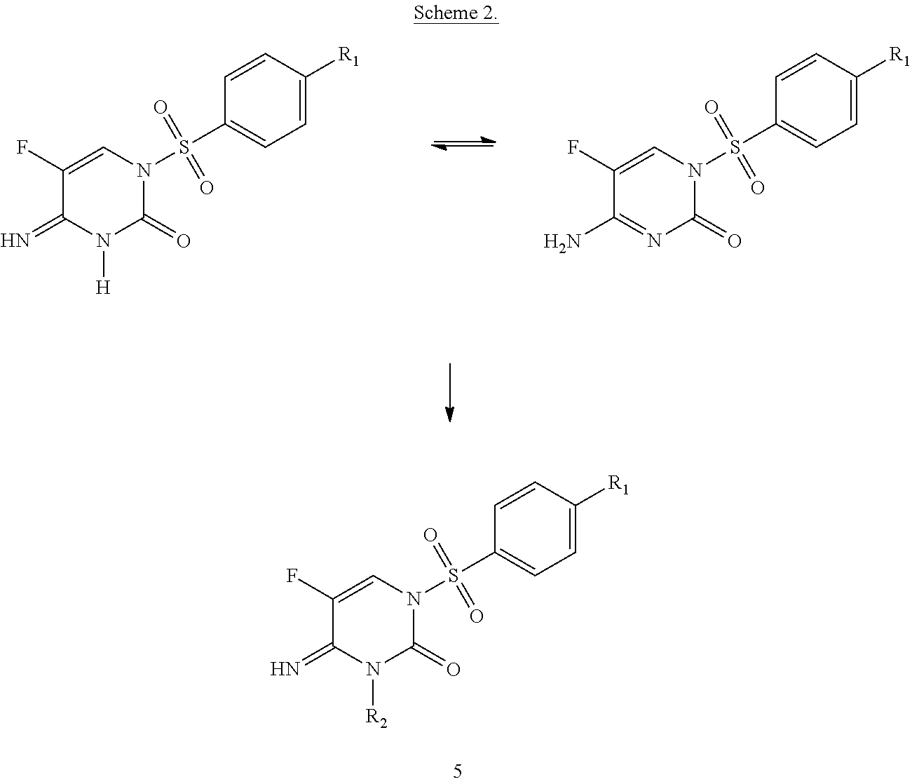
C1(F)=CN(S(=O)(=O)C2=CC=C([R1])C=C2)C(=O)N([H])C1=N.C1(F)=CN(S(=O)(=O)C2=CC=C([R1])C=C2)C(=O)N=C1N.C1(F)=CN(S(=O)(=O)C2=CC=C([R1])C=C2)C(=O)N([R2])C1=N
